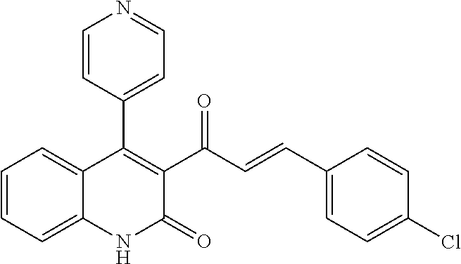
C1=CC(C2=C(C(C=CC3=CC=C(Cl)C=C3)=O)C(=O)NC3=CC=CC=C23)=CC=N1
